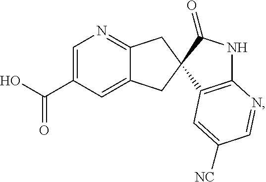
OC(C1=CN=C2C(=C1)CC1(C2)C2=C(NC1=O)N=CC([NC])=C2)=O
